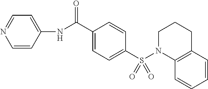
N(C(C1=CC=C(S(N2C3=C(CCC2)C=CC=C3)(=O)=O)C=C1)=O)C1=CC=NC=C1
